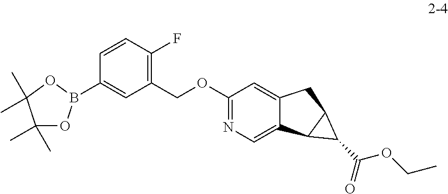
C1=CC(F)=C(COC2=NC=C3C(=C2)CC2C3C2C(OCC)=O)C=C1B1OC(C)(C)C(C)(C)O1
